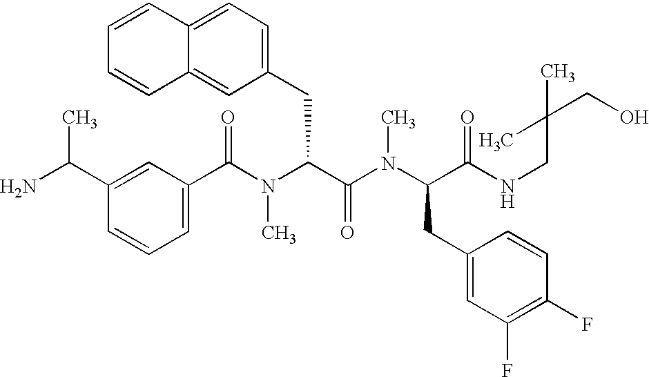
C1(C(N(C(C(N(C(C(NCC(CO)(C)C)=O)CC2=CC(F)=C(F)C=C2)C)=O)CC2=CC=C3C(=C2)C=CC=C3)C)=O)=CC=CC(C(N)C)=C1
